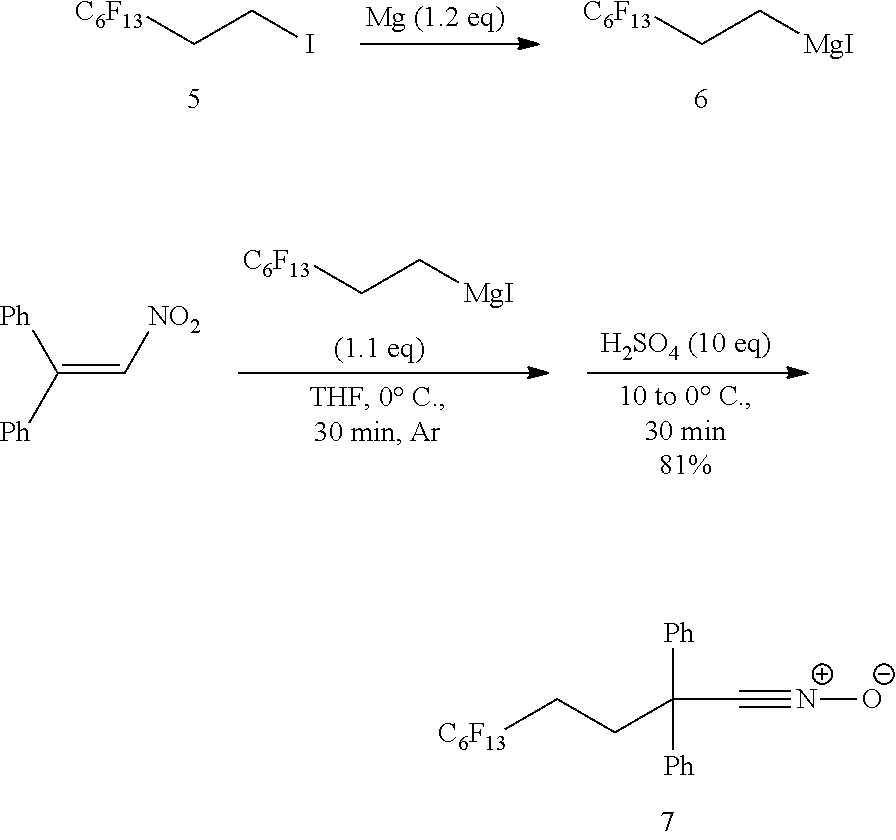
[C6F13]CCI.[C6F13]CC[MgI].[C6F13]CC[MgI].C(=C[NO2])([Ph])[Ph].[C6F13]CCC(C#[N+][O-])([Ph])[Ph]
